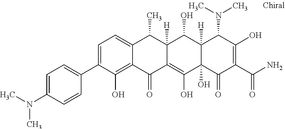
C1=C(C2=CC=C(N(C)C)C=C2)C(O)=C2C(=C1)C(C)C1([H])C(=C(O)C3(O)C([H])(C1O)C(N(C)C)C(O)=C(C(N)=O)C3=O)C2=O
